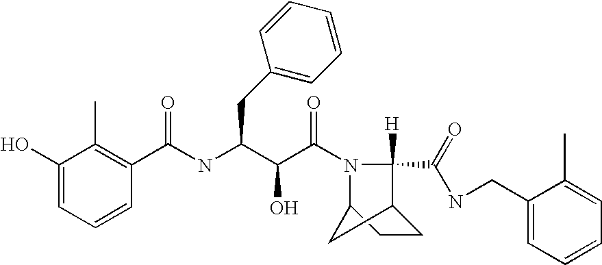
C(NC(C(C(=O)N1C(C(=O)NCC2=CC=CC=C2C)([H])C2CCC1C2)O)CC1=CC=CC=C1)(=O)C1=C(C)C(O)=CC=C1
